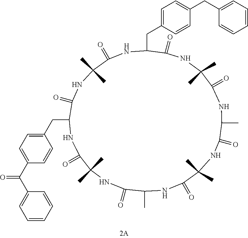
C1(CC2C(=O)NC(C)(C)C(=O)NC(CC3=CC=C(CC4=CC=CC=C4)C=C3)C(=O)NC(C)(C)C(=O)NC(C)C(=O)NC(C)(C)C(=O)NC(C)C(=O)NC(C)(C)C(=O)N2)=CC=C(C(C2=CC=CC=C2)=O)C=C1
